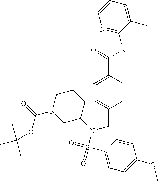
C(NC1=NC=CC=C1C)(C1=CC=C(CN(C2CCCN(C(=O)OC(C)(C)C)C2)S(C2=CC=C(OC)C=C2)(=O)=O)C=C1)=O
